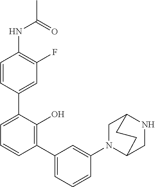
CC(=O)NC1=C(F)C=C(C2=CC=CC(C3=CC=CC(N4CC5NCC4CC5)=C3)=C2O)C=C1
